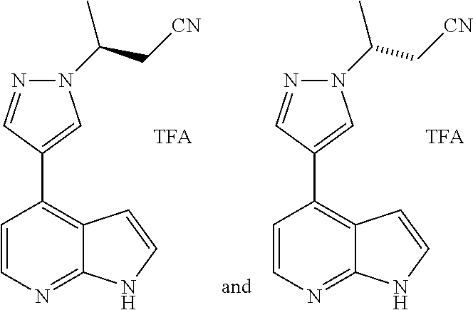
C1=CN=C2C(=C1C1=CN(C(C[CN])C)N=C1)C=CN2.C1=CN=C2C(=C1C1=CN(C(C[CN])C)N=C1)C=CN2
